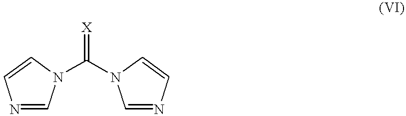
C1=CN=CN1C(=[X])N1C=CN=C1
